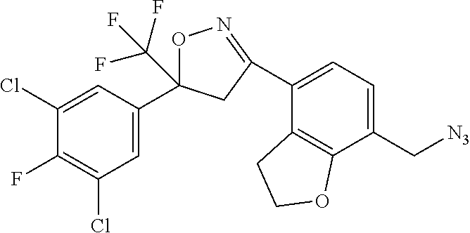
C1(C2(C(F)(F)F)ON=C(C3=CC=C(C[N3])C4=C3CCO4)C2)=CC(Cl)=C(F)C(Cl)=C1
